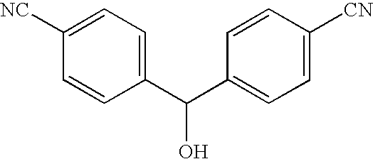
C1([NC])=CC=C(C(C2=CC=C([CN])C=C2)O)C=C1
